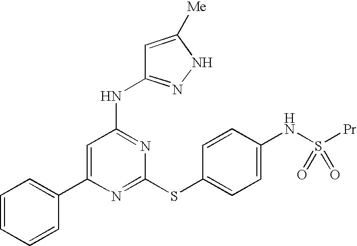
C1(C2=CC=CC=C2)=CC(NC2=NNC([Me])=C2)=NC(SC2=CC=C(NS([Pr])(=O)=O)C=C2)=N1
